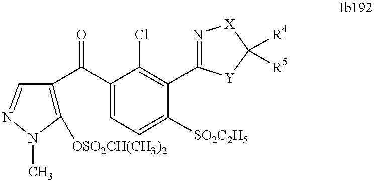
C1([OSO2CH(CH3)2])=C(C(C2=CC=C([SO2C2H5])C(C3=N[X]C([R4])([R5])[Y]3)=C2Cl)=O)C=NN1C
